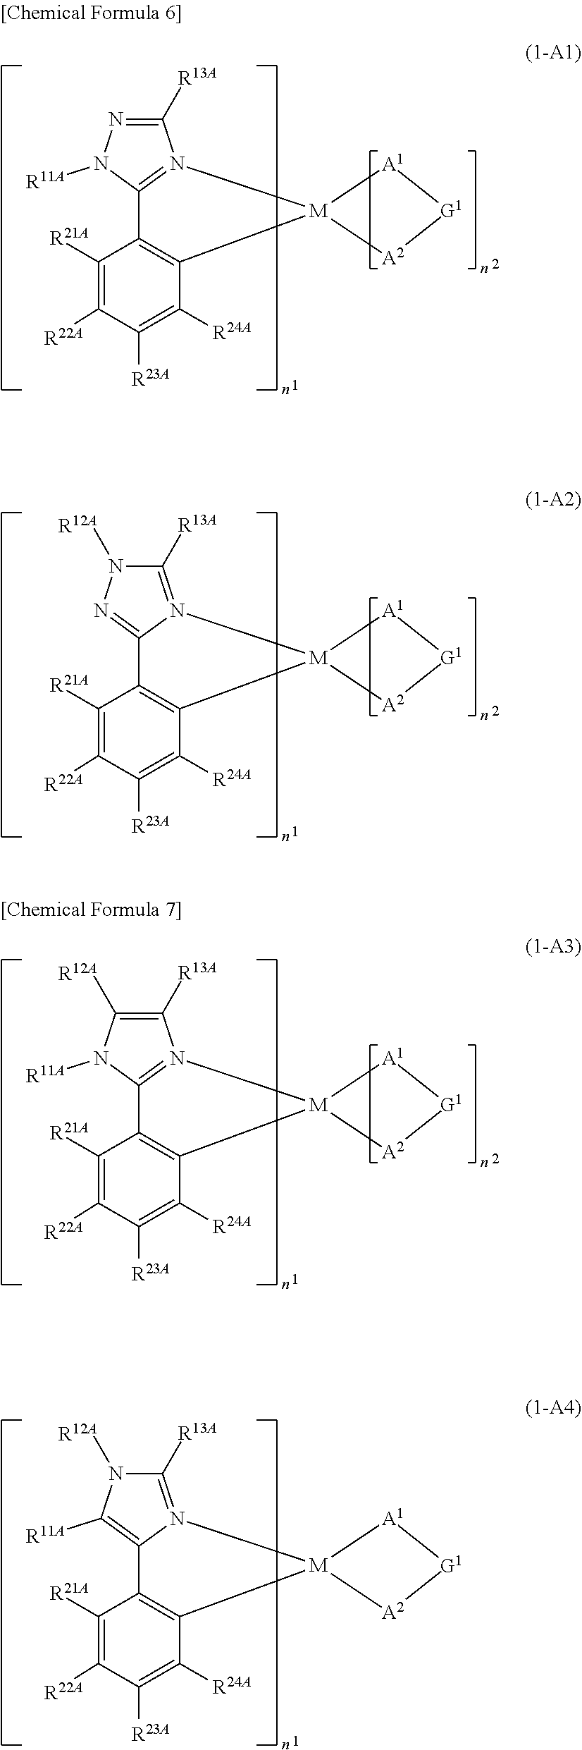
C1([R21A])=C([R22A])C([R23A])=C([R24A])C2=C1C1=N(C([R13A])=NN1[R11A])[M]21[A1][G1][A2]1.C1([R21A])=C([R22A])C([R23A])=C([R24A])C2=C1C1=NN([R12A])C([R13A])=N1[M]21[A1][G1][A2]1.C1([R21A])=C([R22A])C([R23A])=C([R24A])C2=C1C1=N(C([R13A])=C([R12A])N1[R11A])[M]21[A1][G1][A2]1.C1([R21A])=C([R22A])C([R23A])=C([R24A])C2=C1C1=C([R11A])N([R12A])C([R13A])=N1[M]21[A1][G1][A2]1
